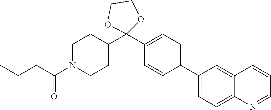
C1=C(C2=CC=C(C3(C4CCN(C(CCC)=O)CC4)OCCO3)C=C2)C=C2C=CC=NC2=C1
